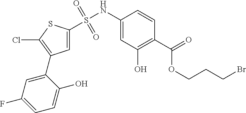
S(NC1=CC(O)=C(C(=O)OCCCBr)C=C1)(=O)(=O)C1=CC(C2=CC(F)=CC=C2O)=C(Cl)S1
